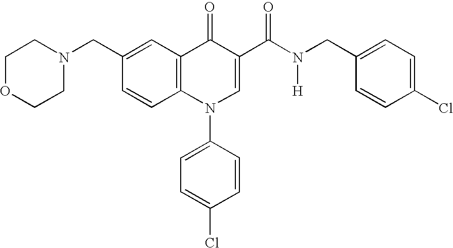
C1OCCN(CC2=CC3=C(C=C2)N(C2=CC=C(Cl)C=C2)C=C(C(N(CC2=CC=C(Cl)C=C2)[H])=O)C3=O)C1
